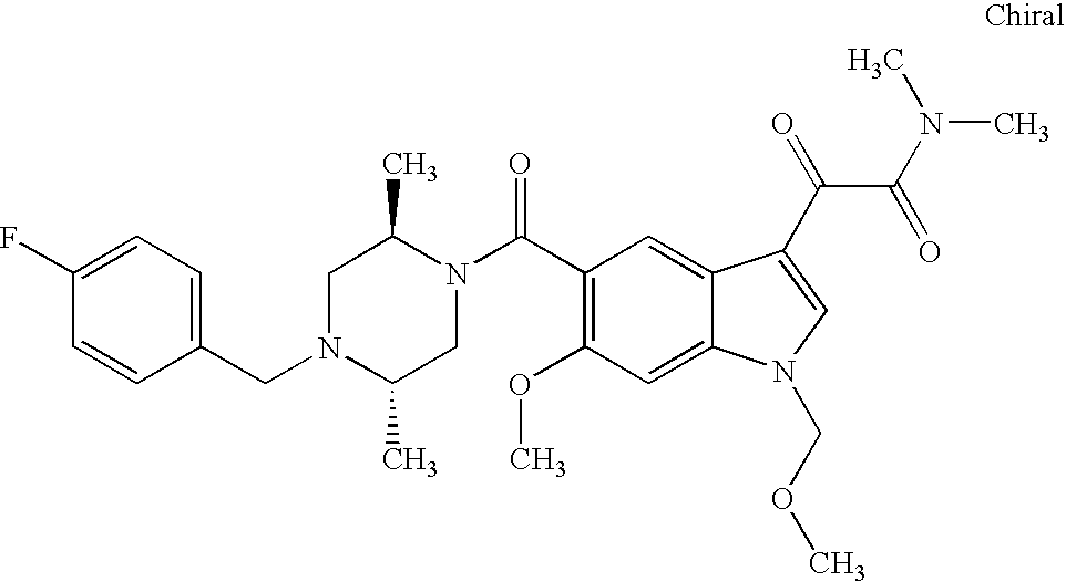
C1(F)=CC=C(CN2C(C)CN(C(C3=C(OC)C=C4C(=C3)C(C(C(=O)N(C)C)=O)=CN4COC)=O)C(C)C2)C=C1
